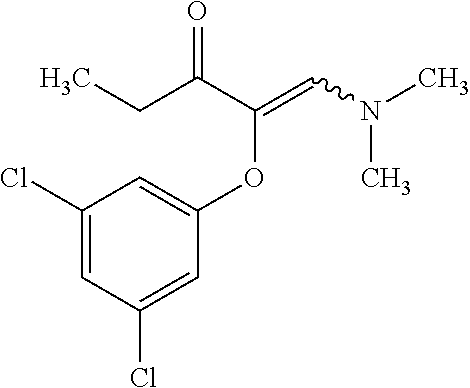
C1(Cl)=CC(Cl)=CC(OC(=CN(C)C)C(CC)=O)=C1
